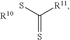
[R10].SC([R11])=S
